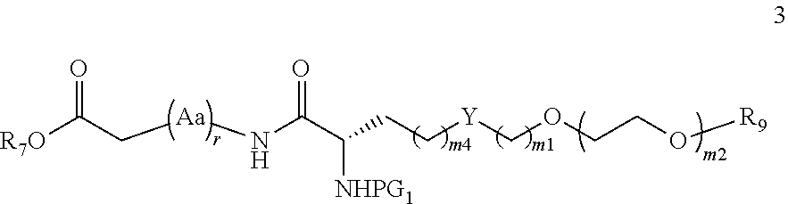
[R7O]C(C[Aa]NC(C(CC[Y]COCCO[R9])[NHPG1])=O)=O
